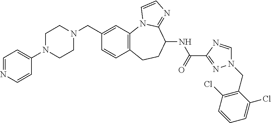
C1(CN2CCN(C3=CC=NC=C3)CC2)=CC2=C(C=C1)CCC(NC(C1=NN(CC3=C(Cl)C=CC=C3Cl)C=N1)=O)C1=NC=CN21
